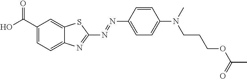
C1(C(O)=O)=CC=C2C(=C1)SC(N=NC1=CC=C(N(C)CCCOC(C)=O)C=C1)=N2
